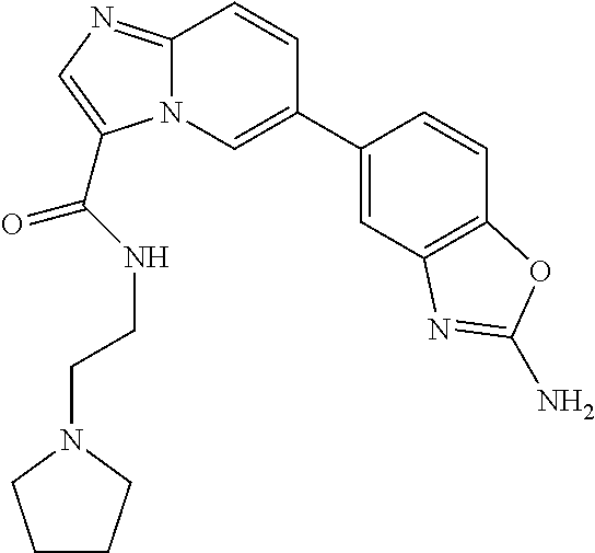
C1(C2=CN3C(=NC=C3C(=O)NCCN3CCCC3)C=C2)=CC2=C(C=C1)OC(N)=N2
